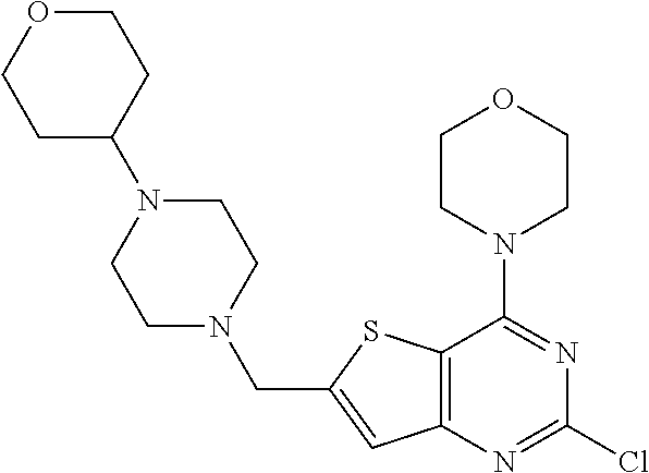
C(C1=CC2=C(S1)C(N1CCOCC1)=NC(Cl)=N2)N1CCN(C2CCOCC2)CC1
